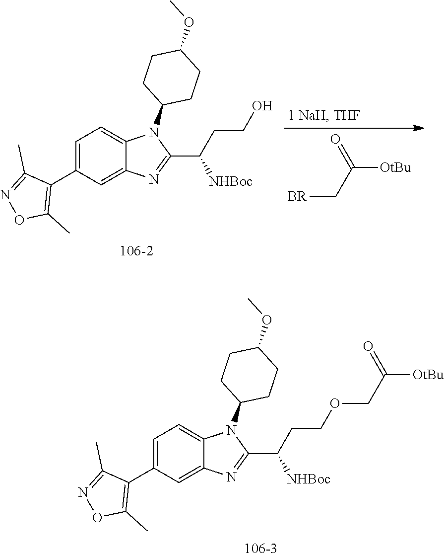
C1=C(C2=C(C)ON=C2C)C=C2C(=C1)N(C1CCC(OC)CC1)C(C(CCOCC([OtBu])=O)[NHBoc])=N2.C1=C(C2=C(C)ON=C2C)C=C2C(=C1)N(C1CCC(OC)CC1)C(C(CCO)[NHBoc])=N2.[BR]CC([OtBu])=O
